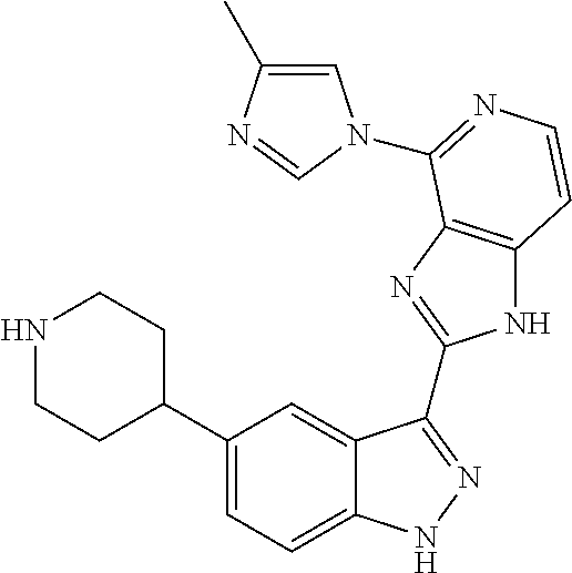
C1(C2CCNCC2)=CC=C2C(=C1)C(C1=NC3=C(N1)C=CN=C3N1C=C(C)N=C1)=NN2
